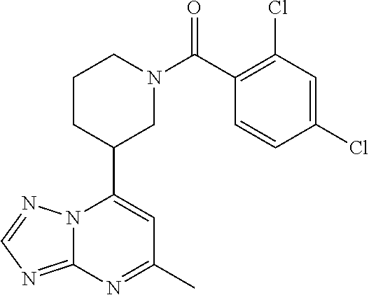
N12C(=NC=N1)N=C(C)C=C2C1CN(C(=O)C2=C(Cl)C=C(Cl)C=C2)CCC1
